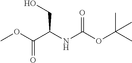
O(C)C(C(NC(OC(C)(C)C)=O)CO)=O
